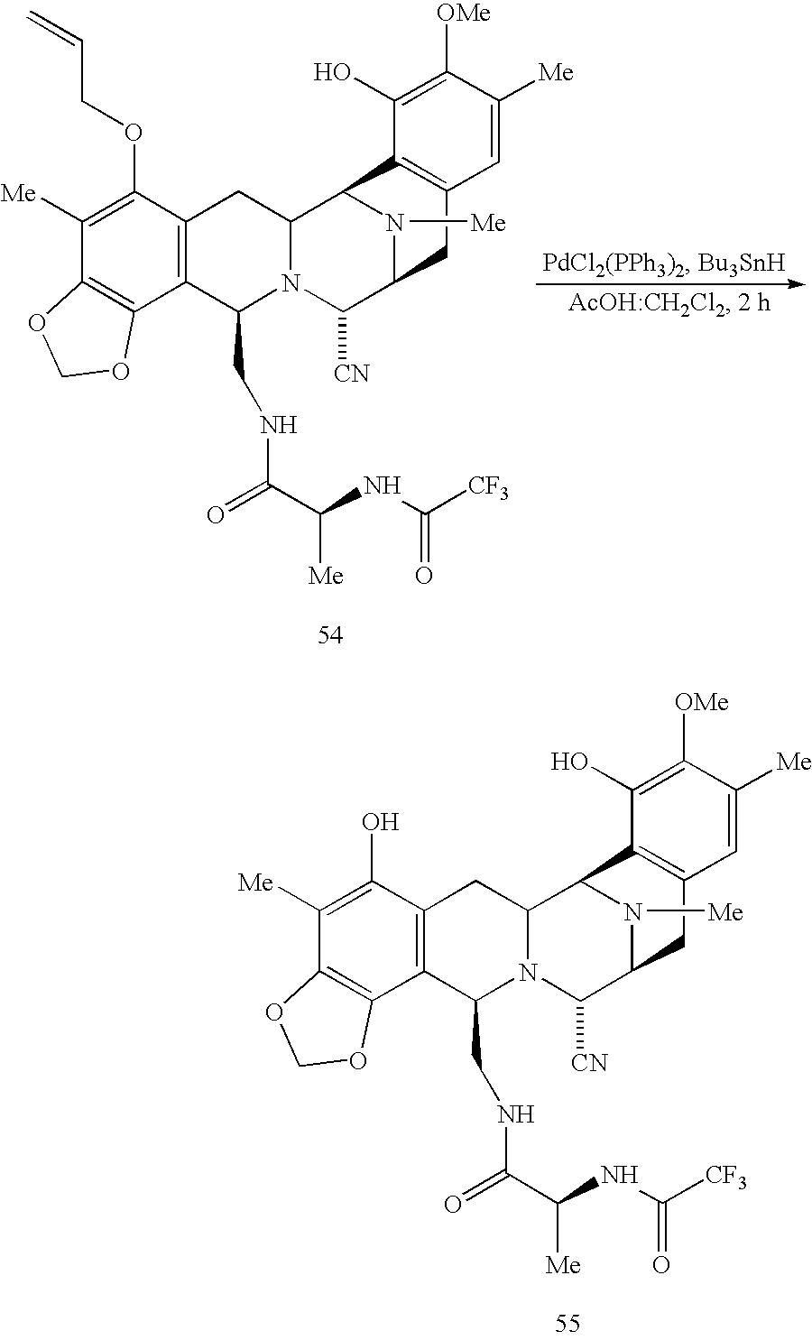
C12=C(C(O)=C([Me])C3=C1OCO3)CC1N(C2CNC(C(NC([CF3])=O)[Me])=O)C([CN])C2N([Me])C1C1=C(C2)C=C([Me])C([OMe])=C1O.C12=C(C(OCC=C)=C([Me])C3=C1OCO3)CC1N(C2CNC(C(NC([CF3])=O)[Me])=O)C([CN])C2N([Me])C1C1=C(C2)C=C([Me])C([OMe])=C1O
